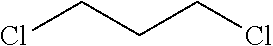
C(CCl)CCl
